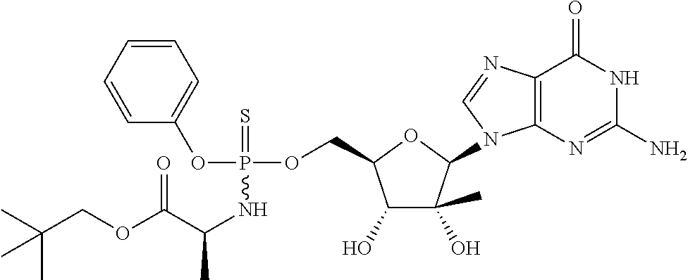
C1=CC=CC=C1OP(NC(C(OCC(C)(C)C)=O)C)(OCC1C(O)C(C)(O)C(N2C3=C(C(=O)NC(N)=N3)N=C2)O1)=S
